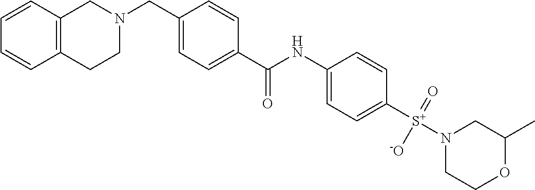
C1=CC2=C(C=C1)CCN(CC1=CC=C(C(NC3=CC=C([S+](N4CCOC(C)C4)(=O)[-O])C=C3)=O)C=C1)C2
